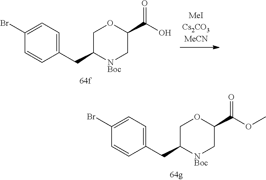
C1(CC2[NBoc]CC(C(OC)=O)OC2)=CC=C(Br)C=C1.C1(CC2[NBoc]CC(C(O)=O)OC2)=CC=C(Br)C=C1
